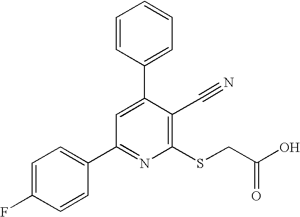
C1(C2=NC(SCC(O)=O)=C(C#N)C(C3=CC=CC=C3)=C2)=CC=C(F)C=C1
